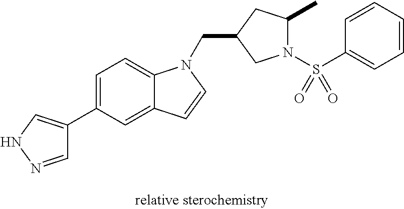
C1=C(C2=CNN=C2)C=C2C(=C1)N(CC1CN(S(C3=CC=CC=C3)(=O)=O)C(C)C1)C=C2
